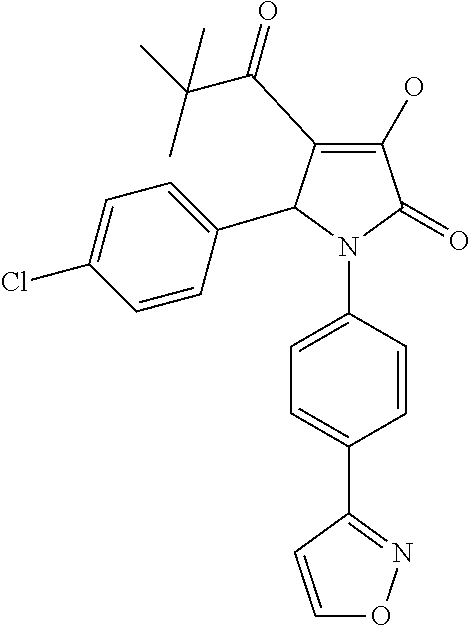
C1(O)=C(C(C(C)(C)C)=O)C(C2=CC=C(Cl)C=C2)N(C2=CC=C(C3=NOC=C3)C=C2)C1=O
